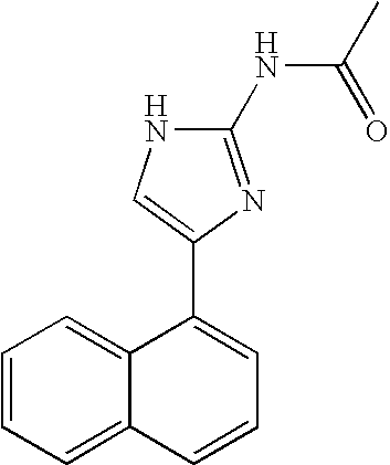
C12=CC=CC=C1C=CC=C2C1=CNC(NC(C)=O)=N1
